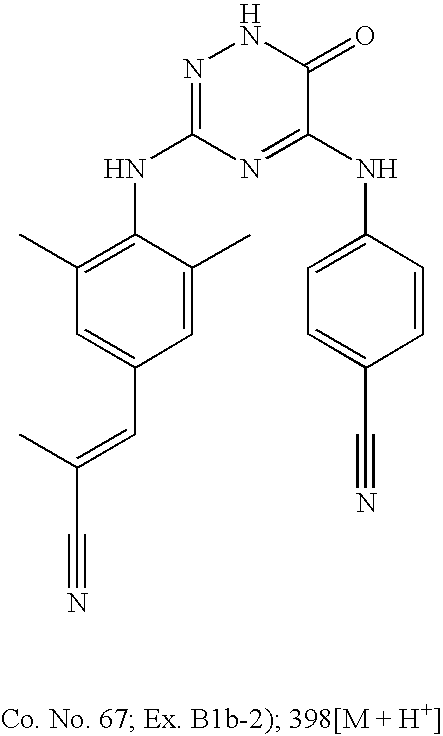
C1=C(C=C(C#N)C)C=C(C)C(NC2=NNC(=O)C(NC3=CC=C(C#N)C=C3)=N2)=C1C
